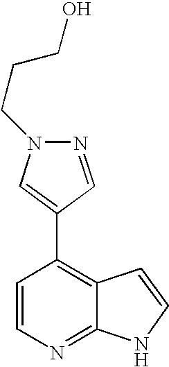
C1=CN=C2C(=C1C1=CN(CCCO)N=C1)C=CN2
